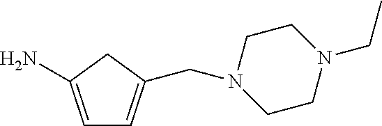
C1=C(N)CC(CN2CCN(CC)CC2)=C1
